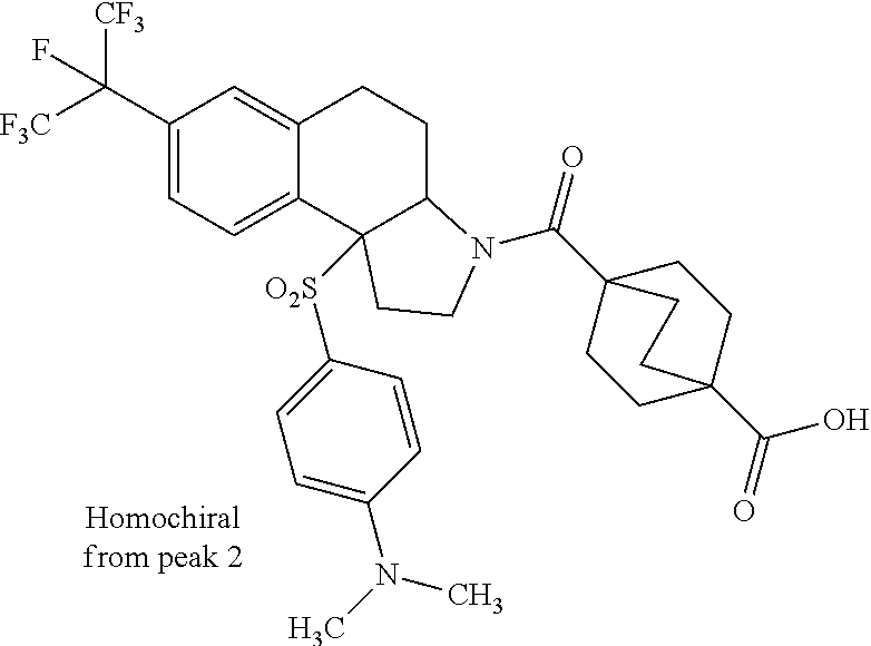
C1(C([F3C])([CF3])F)=CC=C2C(=C1)CCC1C2([O2S]C2=CC=C(N(C)C)C=C2)CCN1C(=O)C12CCC(C(=O)O)(CC1)CC2
